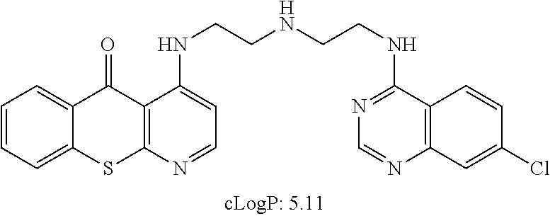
C1=CC=C2C(=C1)C(=O)C1=C(S2)N=CC=C1NCCNCCNC1=NC=NC2=C1C=CC(Cl)=C2
